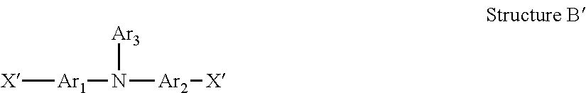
[X][Ar1]N([Ar2][X])[Ar3]
